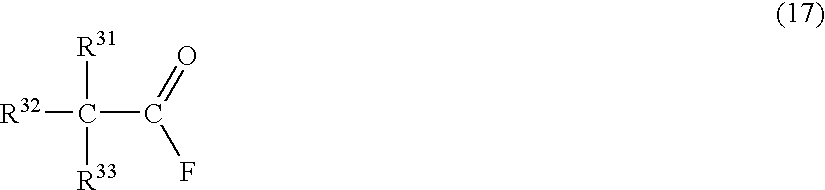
[R32]C(C(=O)F)([R31])[R33]
